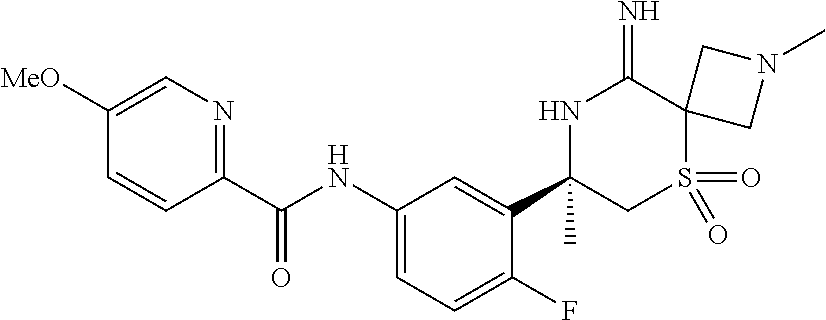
C1(C(NC2=CC=C(F)C(C3(C)CS(=O)(=O)C4(C(=N)N3)CN(C)C4)=C2)=O)=NC=C([MeO])C=C1
